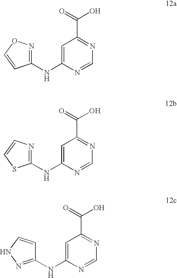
C1=C(NC2=NOC=C2)N=CN=C1C(=O)O.C1=C(NC2=NC=CS2)N=CN=C1C(=O)O.C1=C(NC2=NNC=C2)N=CN=C1C(=O)O
